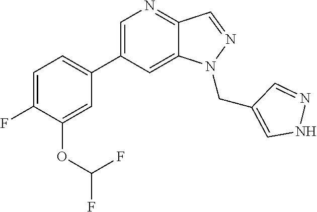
C1=C(C2=CC=C(F)C(OC(F)F)=C2)C=C2C(=N1)C=NN2CC1=CNN=C1
